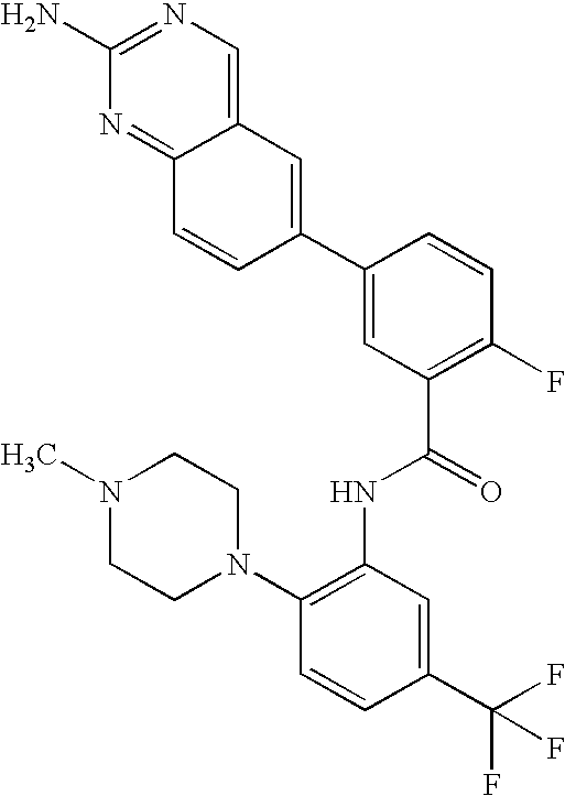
C1(N)=NC=C2C(=N1)C=CC(C1=CC(C(=O)NC3=C(N4CCN(C)CC4)C=CC(C(F)(F)F)=C3)=C(F)C=C1)=C2
